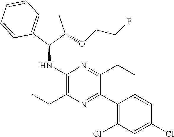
C1(C2=NC(CC)=C(NC3C(OCCF)CC4=C3C=CC=C4)N=C2CC)=C(Cl)C=C(Cl)C=C1
